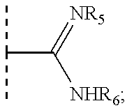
CC(C)C([NHR6])=[NR5]
